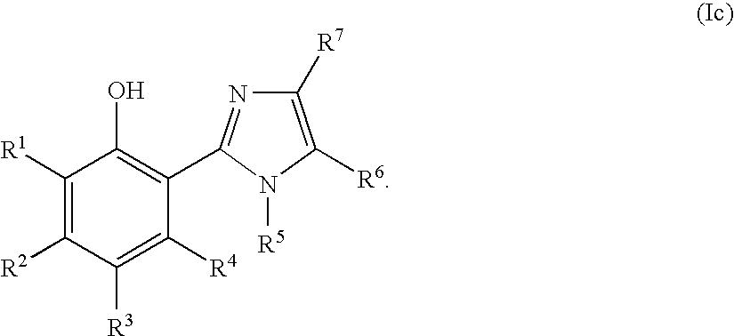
C1([R1])=C([R2])C([R3])=C([R4])C(C2=NC([R7])=C([R6])N2[R5])=C1O
